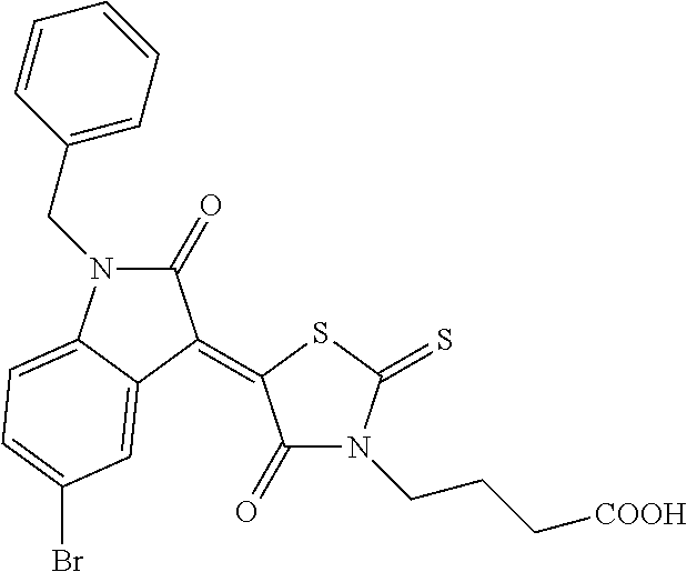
C1(=O)N(CCC[COOH])C(=S)SC1=C1C(=O)N(CC2=CC=CC=C2)C2=CC=C(Br)C=C21
